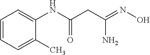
C1=CC=C(C)C(NC(CC(=NO)N)=O)=C1
